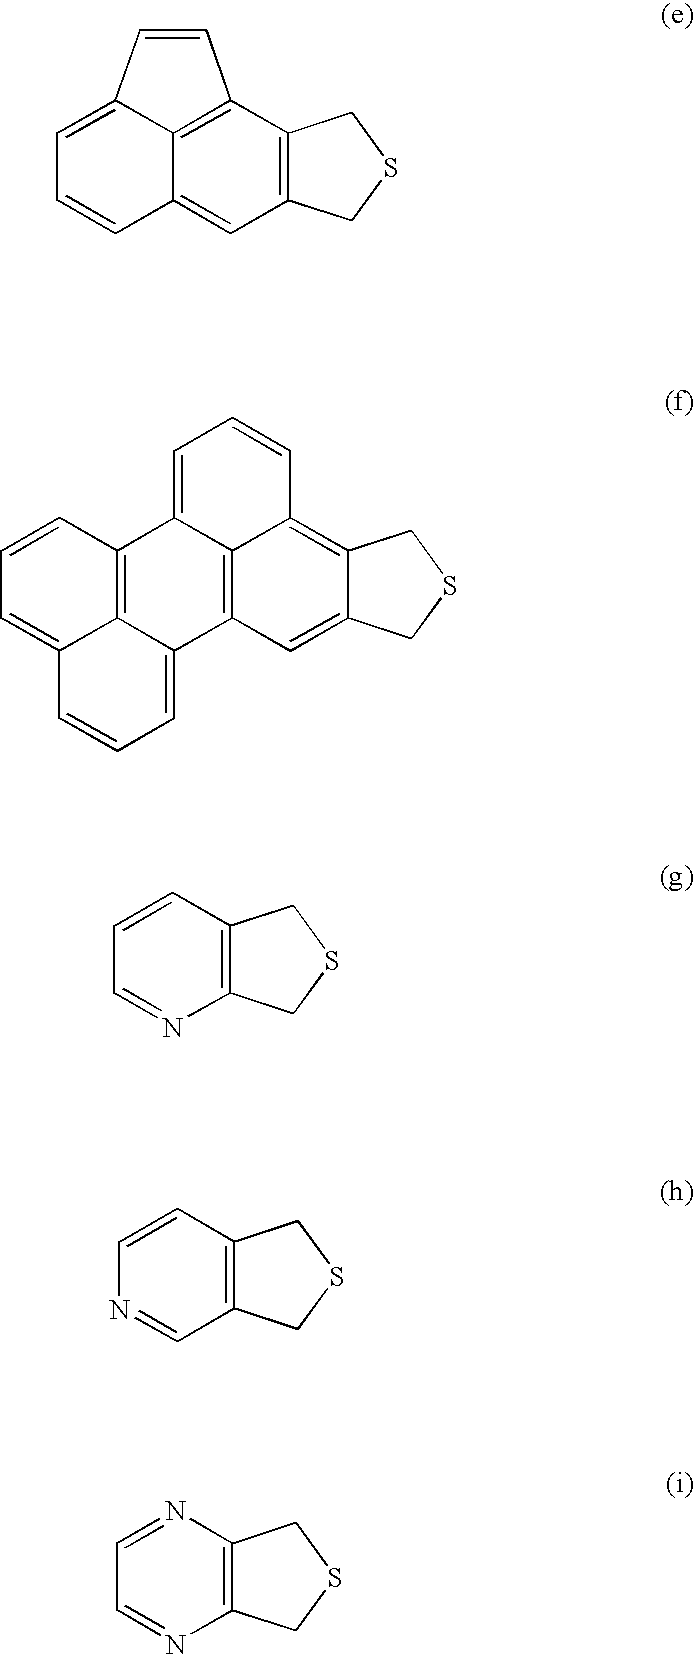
C12=C(C3=C4C(=C1)C=CC=C4C=C3)CSC2.C12=C3C=C4C(=C1C=CC=C2C1=C2C3=CC=CC2=CC=C1)CSC4.C1=CC2=C(N=C1)CSC2.C1=CC2=C(C=N1)CSC2.C1=NC2=C(N=C1)CSC2
